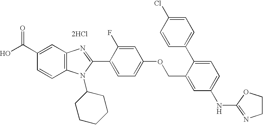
OC(C1=CC2=C(C=C1)N(C1CCCCC1)C(C1=CC=C(OCC3=CC(NC4=NCCO4)=CC=C3C3=CC=C(Cl)C=C3)C=C1F)=N2)=O.[2HCl]
